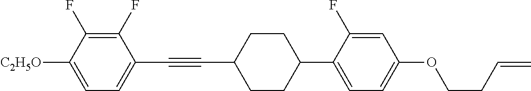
C1(F)=C(F)C([C2H5O])=CC=C1C#CC1CCC(C2=CC=C(OCCC=C)C=C2F)CC1
